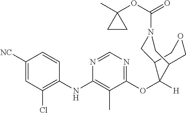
C1=CC(NC2=C(C)C(OC3([H])C4CN(C(OC5(C)CC5)=O)CC3COC4)=NC=N2)=C(Cl)C=C1[NC]
